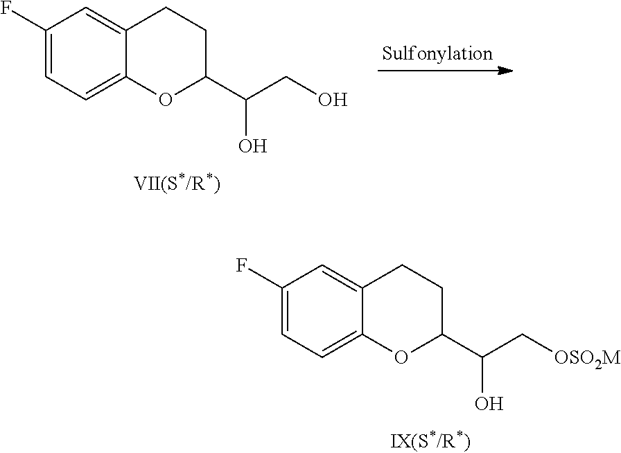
C1(F)=CC=C2C(=C1)CCC(C(CO)O)O2.C1(F)=CC=C2C(=C1)CCC(C(C[OSO2M])O)O2
